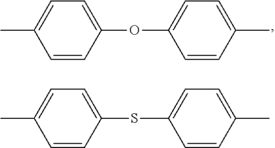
CC1=CC=C(OC2=CC=C(C)C=C2)C=C1.CC1=CC=C(SC2=CC=C(C)C=C2)C=C1
